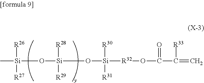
C[Si](O[Si](O[Si]([R32]OC(C(=C)[R33])=O)([R30])[R31])([R28])[R29])([R26])[R27]
